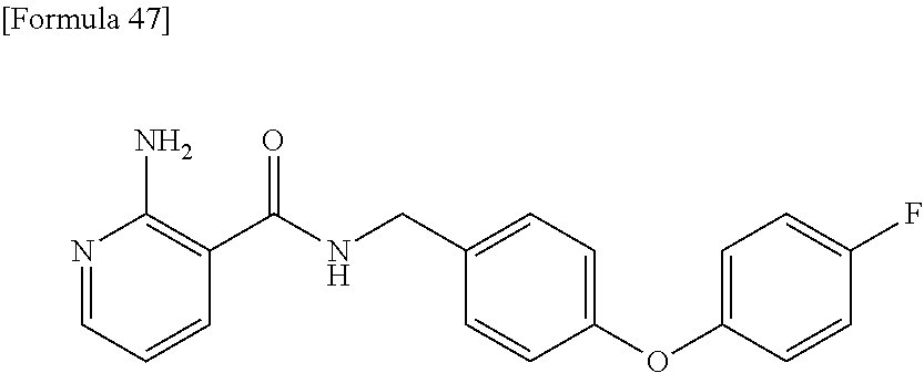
N1=CC=CC(C(NCC2=CC=C(OC3=CC=C(F)C=C3)C=C2)=O)=C1N
